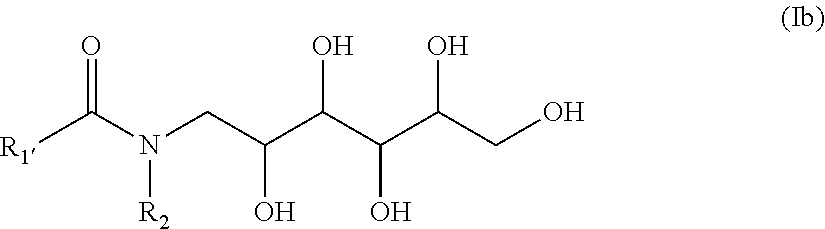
O=C(N(CC(C(C(C(CO)O)O)O)O)[R2])[R1]
